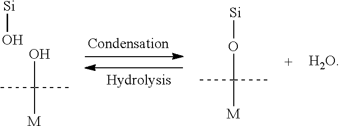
[Si]O.OC([M])(C)C.[Si]OC([M])(C)C.[H2O]
